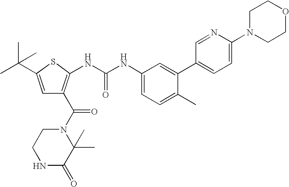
N1C(=O)C(C)(C)N(C(=O)C2=C(NC(NC3=CC=C(C)C(C4=CC=C(N5CCOCC5)N=C4)=C3)=O)SC(C(C)(C)C)=C2)CC1
